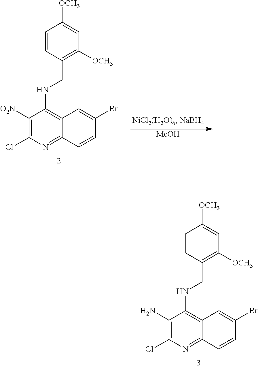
C1(N)=C(Cl)N=C2C(=C1NCC1=C([OCH3])C=C([OCH3])C=C1)C=C(Br)C=C2.C1([O2N])=C(Cl)N=C2C(=C1NCC1=C([OCH3])C=C([OCH3])C=C1)C=C(Br)C=C2.[MeOH]
